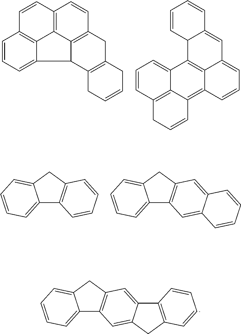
C1=CC2=C3C4=C1C=CC=C4C1C3=C(C=C2)CC2=C1CC=CC2.C1=CC2=C3C(=C1)C1=C4C(=C3C=CC2)C=CC=C4C=C2C1C=CC=C2.C12=CC=CC=C1CC1=C2C=CC=C1.C12=CC=CC=C1CC1=C2C=C2C(=C1)C=CC=C2.C12=CC=CC=C1CC1=C2C=C2C(=C1)C1=C(C2)C=CC=C1
